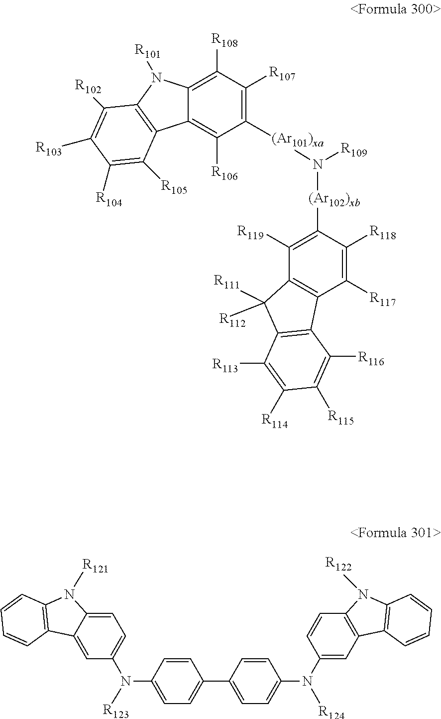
C12=C([R108])C([R107])=C([(Ar101)xa]N([R109])[(Ar102)xb]C3=C([R119])C4=C(C([R117])=C3[R118])C3=C(C4([R111])[R112])C([R113])=C([R114])C([R115])=C3[R116])C([R106])=C1C1=C(N2[R101])C([R102])=C([R103])C([R104])=C1[R105].C1=C(N([R123])C2=CC=C3C(=C2)C2=C(N3[R121])C=CC=C2)C=CC(C2=CC=C(N([R124])C3=CC4=C(C=C3)N([R122])C3=C4C=CC=C3)C=C2)=C1
